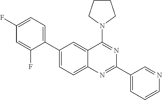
C1(C2=CC=C(F)C=C2F)=CC=C2C(=C1)C(N1CCCC1)=NC(C1=CC=CN=C1)=N2
